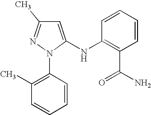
N(C1=C(C(N)=O)C=CC=C1)C1=CC(C)=NN1C1=C(C)C=CC=C1
